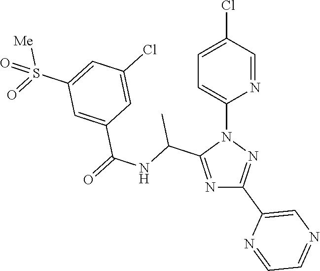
N1=C(C(NC(=O)C2=CC(S(=O)([Me])=O)=CC(Cl)=C2)C)N(C2=CC=C(Cl)C=N2)N=C1C1=CN=CC=N1
